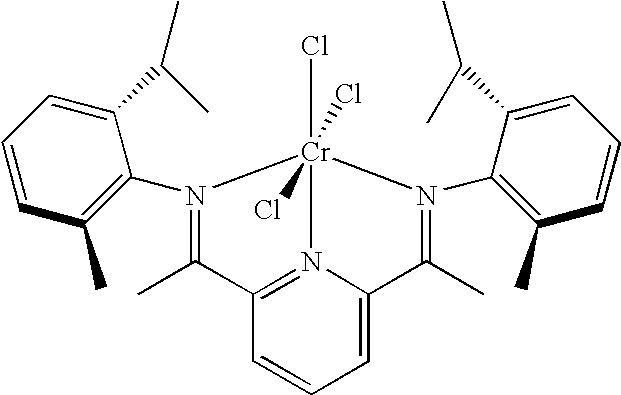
C1=CC=C2N3=C1C(C)=N(C1=C(C)C=CC=C1C(C)C)[Cr]3(Cl)(Cl)(Cl)N(C1=C(C)C=CC=C1C(C)C)=C2C
